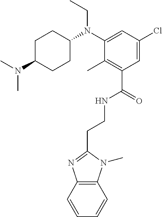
C(CNC(C1=C(C)C(N(CC)C2CCC(N(C)C)CC2)=CC(Cl)=C1)=O)C1=NC2=C(N1C)C=CC=C2
